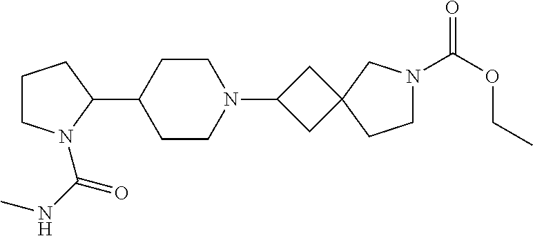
C1CN(C(NC)=O)C(C2CCN(C3CC4(C3)CCN(C(OCC)=O)C4)CC2)C1
